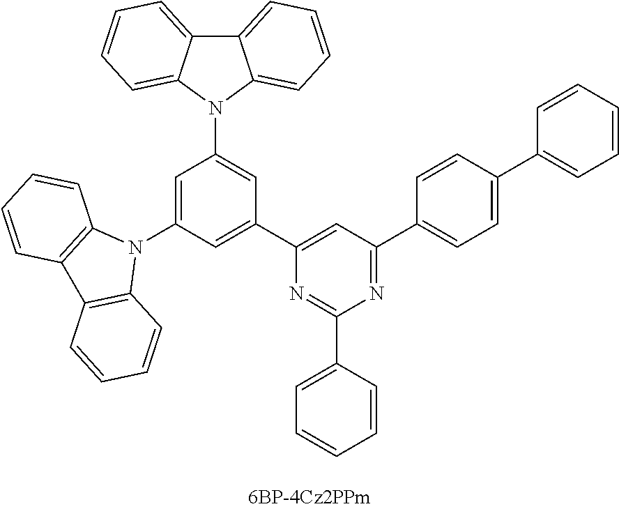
C12=CC=CC=C1N(C1=CC(C3=CC(C4=CC=C(C5=CC=CC=C5)C=C4)=NC(C4=CC=CC=C4)=N3)=CC(N3C4=C(C5=C3C=CC=C5)C=CC=C4)=C1)C1=CC=CC=C21
